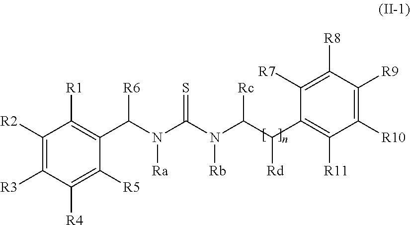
C1([R2])=C([R3])C([R4])=C([R5])C(C([R6])N([Ra])C(=S)N([Rb])C([Rc])C([Rd])C2=C([R11])C([R10])=C([R9])C([R8])=C2[R7])=C1[R1]
